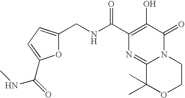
C1(C(NCC2=CC=C(C(=O)NC)O2)=O)=C(O)C(=O)N2C(=N1)C(C)(C)OCC2
